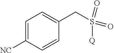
C(S(=O)(=O)[Q])C1=CC=C([CN])C=C1
